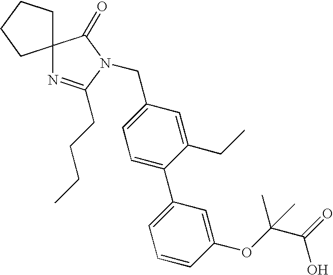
C12(CCCC1)N=C(CCCC)N(CC1=CC=C(C3=CC=CC(OC(C(=O)O)(C)C)=C3)C(CC)=C1)C2=O
